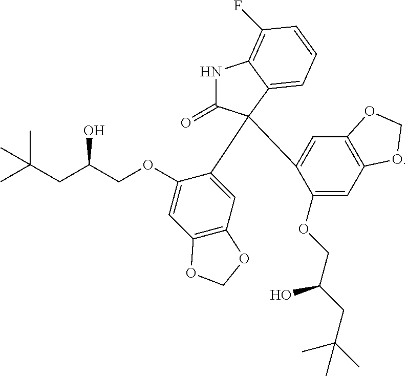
N1C(=O)C(C2=CC3=C(C=C2OCC(CC(C)(C)C)O)OCO3)(C2=CC3=C(C=C2OCC(CC(C)(C)C)O)OCO3)C2=CC=CC(F)=C12
